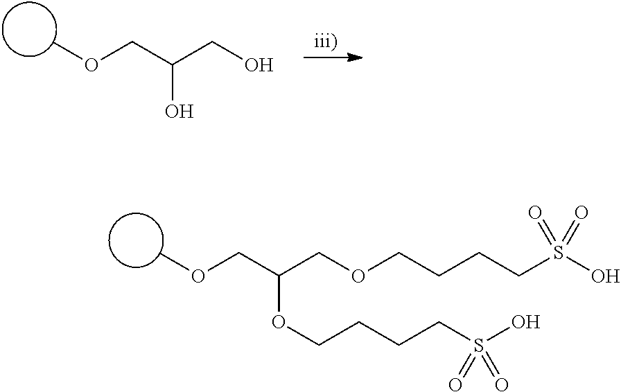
C(C(COCCCCS(O)(=O)=O)OCCCCS(O)(=O)=O)OC.C(C(CO)O)OC
